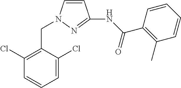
C1=CN(CC2=C(Cl)C=CC=C2Cl)N=C1NC(C1=C(C)C=CC=C1)=O
